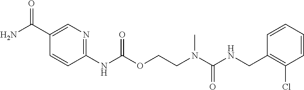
C1=CC(CNC(N(CCOC(NC2=NC=C(C(N)=O)C=C2)=O)C)=O)=C(Cl)C=C1
